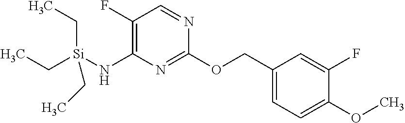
C1(COC2=NC(N[Si](CC)(CC)CC)=C(F)C=N2)=CC=C(OC)C(F)=C1
